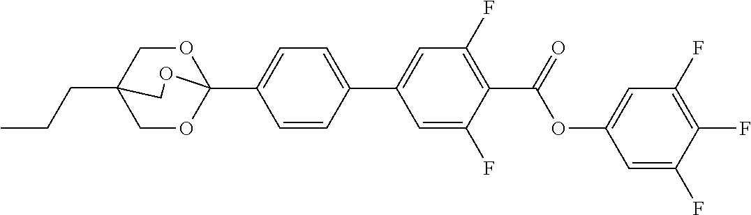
CCCC12COC(C3=CC=C(C4=CC(F)=C(C(OC5=CC(F)=C(F)C(F)=C5)=O)C(F)=C4)C=C3)(OC1)OC2
